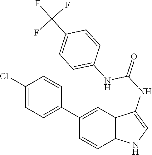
C12=C(C=C(C3=CC=C(Cl)C=C3)C=C1)C(NC(=O)NC1=CC=C(C(F)(F)F)C=C1)=CN2
